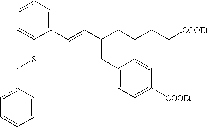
C1=CC=C(C=CC(CCCC[COOEt])CC2=CC=C([COOEt])C=C2)C(SCC2=CC=CC=C2)=C1
